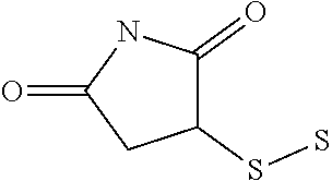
C1(SS)C(=O)NC(=O)C1
